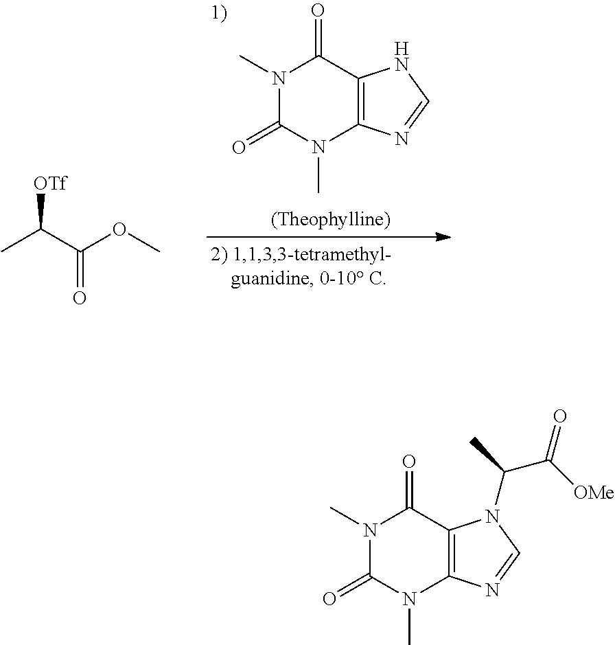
N1(C)C(=O)N(C)C2=C(C1=O)NC=N2.C(=O)(C(C)[OTf])OC.N1(C)C(=O)N(C)C2=C(C1=O)N(C(C([OMe])=O)C)C=N2
